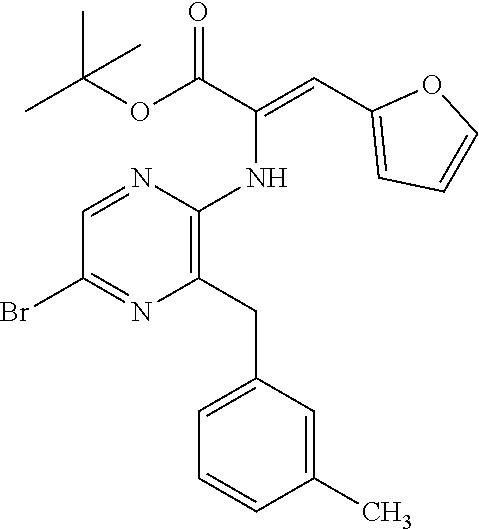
BrC1=NC(CC2=CC=CC(C)=C2)=C(NC(=CC2=CC=CO2)C(OC(C)(C)C)=O)N=C1
